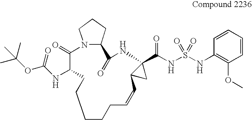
C1CCC=CC2CC2(C(NS(=O)(=O)NC2=C(OC)C=CC=C2)=O)NC(=O)C2CCCN2C(=O)C(NC(OC(C)(C)C)=O)CC1
